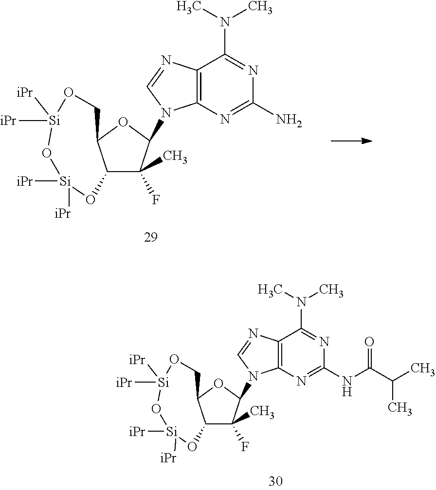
C12C(F)(C)C(N3C4=C(C(N(C)C)=NC(N)=N4)N=C3)OC1CO[Si]([iPr])([iPr])O[Si]([iPr])([iPr])O2.C12C(F)(C)C(N3C4=C(C(N(C)C)=NC(NC(C(C)C)=O)=N4)N=C3)OC1CO[Si]([iPr])([iPr])O[Si]([iPr])([iPr])O2
